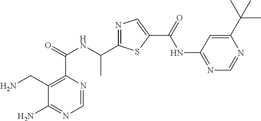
C1=NC(C(=O)NC(C2=NC=C(C(=O)NC3=NC=NC(C(C)(C)C)=C3)S2)C)=C(CN)C(N)=N1
